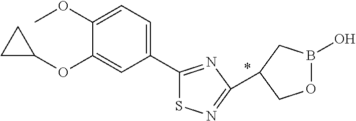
C1(C2=NC(C3CB(O)OC3)=NS2)=CC=C(OC)C(OC2CC2)=C1
